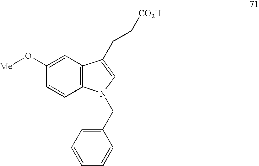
C12=C(N(CC3=CC=CC=C3)C=C1CC[CO2H])C=CC(O[Me])=C2
